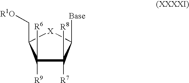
C1([R6])([R9])C([R8])([R7])C([Base])[X]C1C[R1O]
